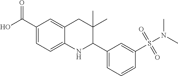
OC(C1=CC=C2C(=C1)CC(C)(C)C(C1=CC=CC(S(N(C)C)(=O)=O)=C1)N2)=O
